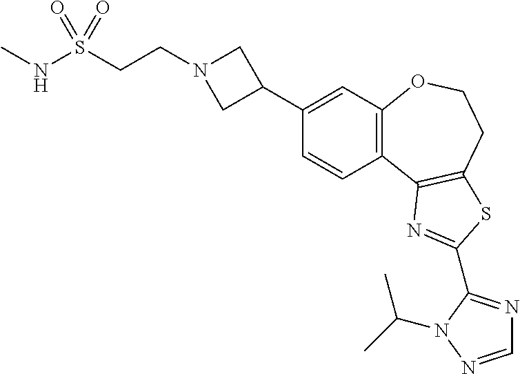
C1=CC2=C(C=C1C1CN(CCS(=O)(NC)=O)C1)OCCC1=C2N=C(C2=NC=NN2C(C)C)S1
